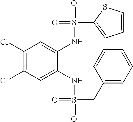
C1(Cl)=C(Cl)C=C(NS(=O)(=O)CC2=CC=CC=C2)C(NS(=O)(C2=CC=CS2)=O)=C1
